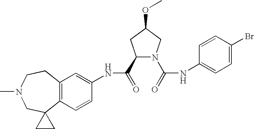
C12=C(C=CC(NC(=O)C3N(C(=O)NC4=CC=C(Br)C=C4)CC(OC)C3)=C1)C1(CN(C)CC2)CC1
